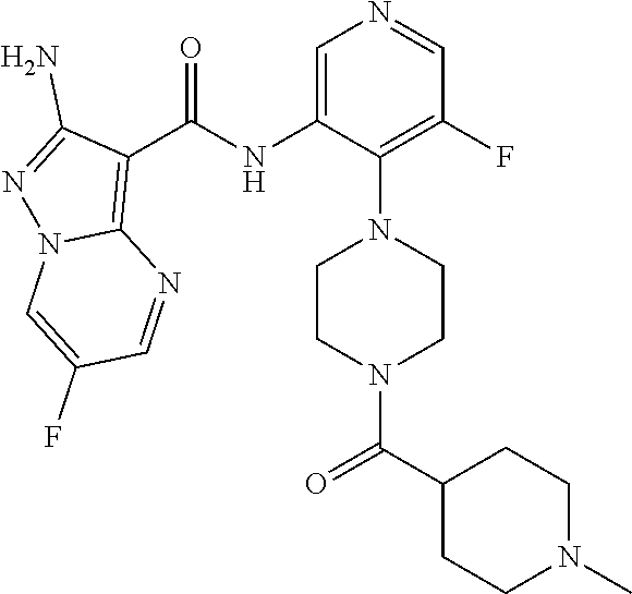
C1(C(=O)N2CCN(C3=C(F)C=NC=C3NC(C3=C4N(N=C3N)C=C(F)C=N4)=O)CC2)CCN(C)CC1
